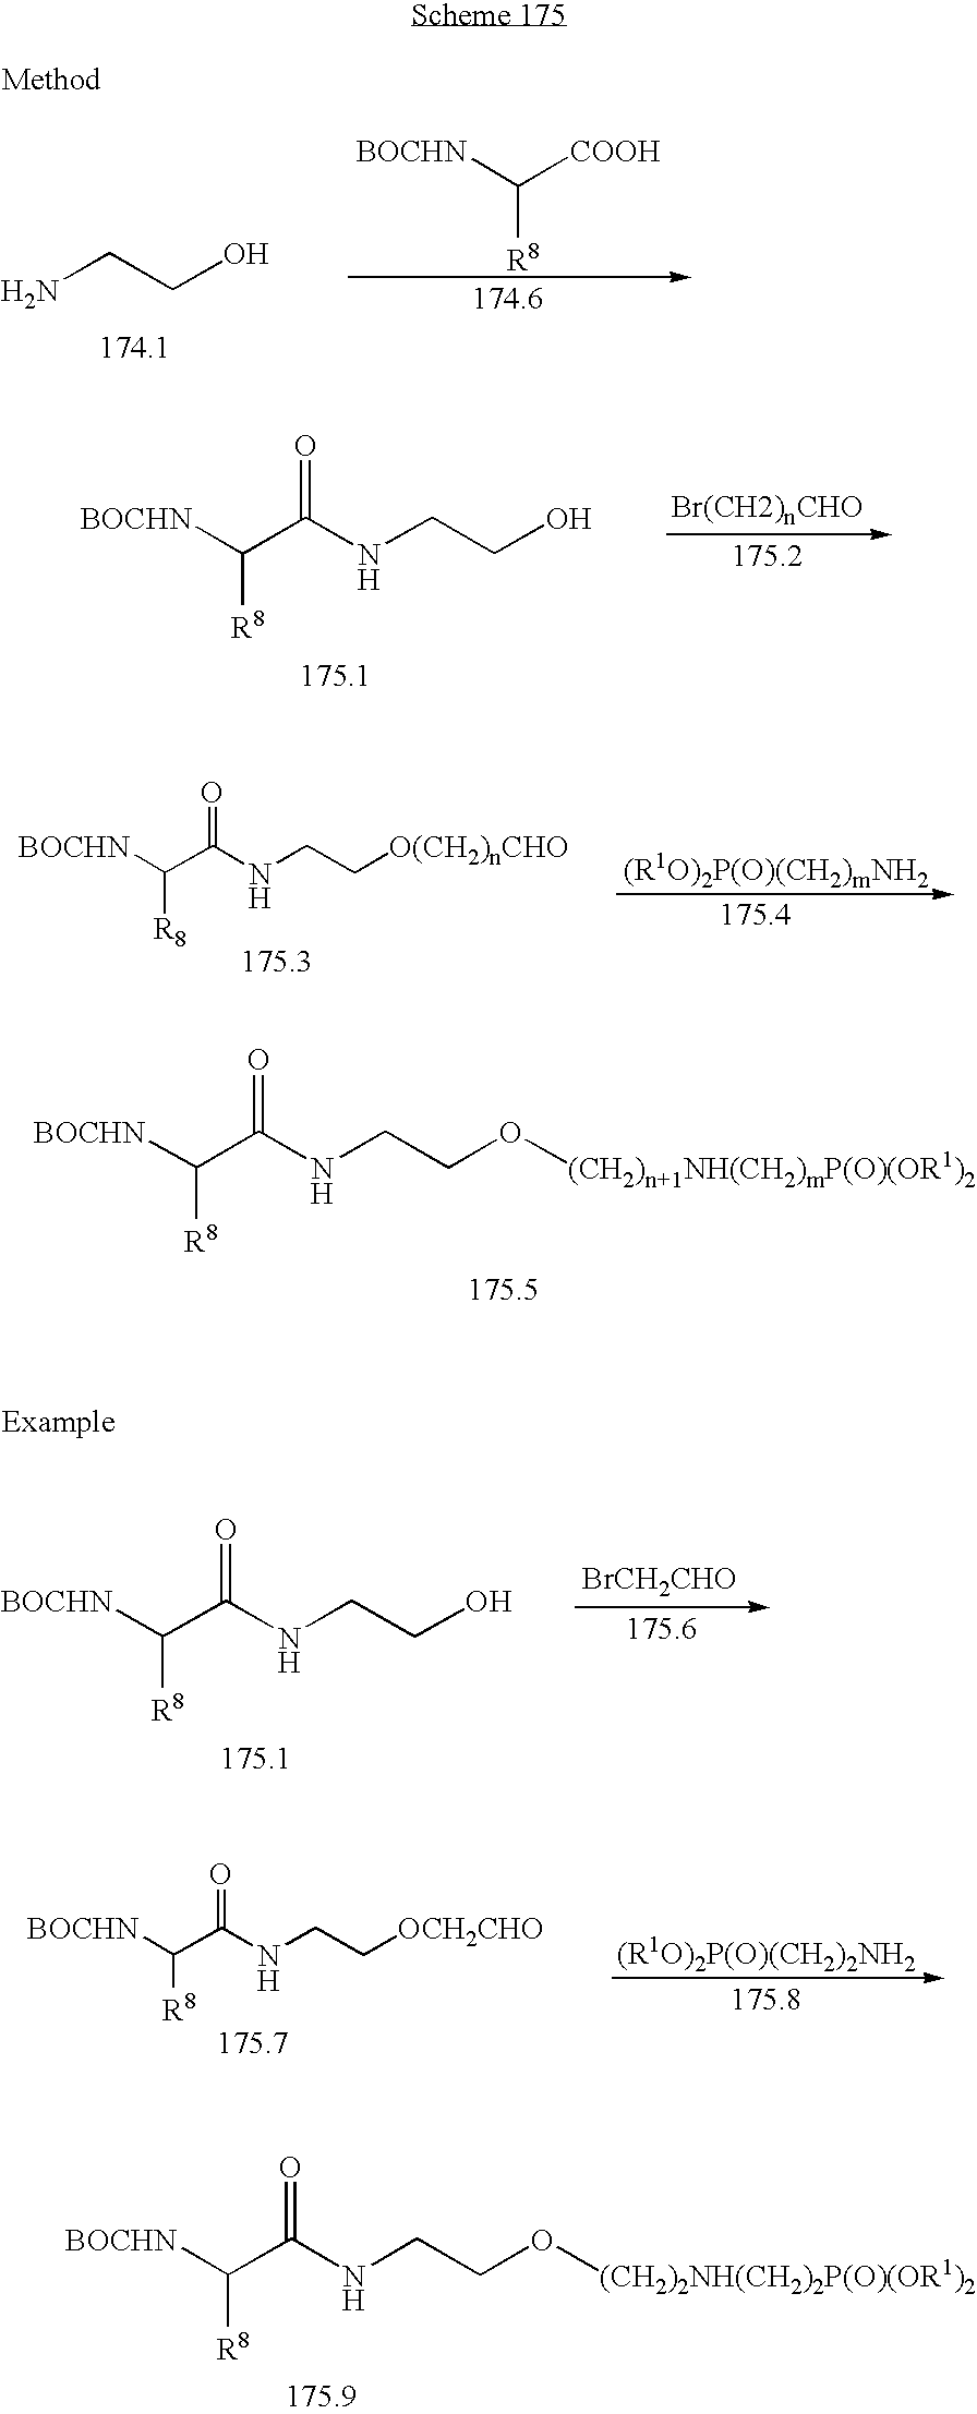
NCCO.[R8]C([BOCHN])[COOH].[BOCHN]C([R8])C(=O)NCCO.[BOCHN]C([R8])C(=O)NCC[O(CH2)nCHO].[BOCHN]C(C(=O)NCCO[(CH2)n+1NH(CH2)mP(O)(OR1)2])[R8].[BOCHN]C([R8])C(=O)NCCO.[BrCH2CHO].[BOCHN]C([R8])C(=O)NCC[OCH2CHO].[BOCHN]C([R8])C(=O)NCCO[(CH2)2NH(CH2)2P(O)(OR1)2]
